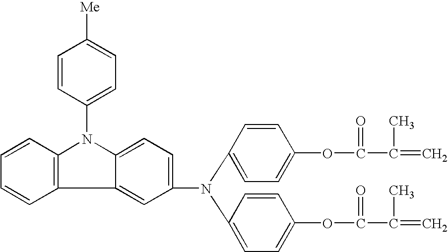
C1=CC2=C(C=C1)N(C1=CC=C([Me])C=C1)C1=CC=C(N(C3=CC=C(OC(C(C)=C)=O)C=C3)C3=CC=C(OC(C(C)=C)=O)C=C3)C=C21
